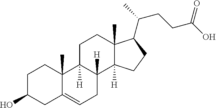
C1C(O)CC2=CCC3([H])C([H])(C2(C)C1)CCC1(C)C3([H])CCC1C(C)CCC(O)=O
